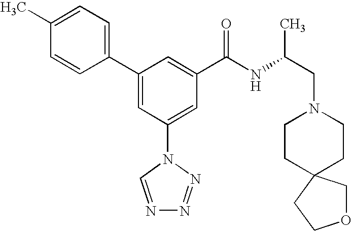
C1(C2=CC(N3C=NN=N3)=CC(C(NC(CN3CCC4(CC3)COCC4)C)=O)=C2)=CC=C(C)C=C1
